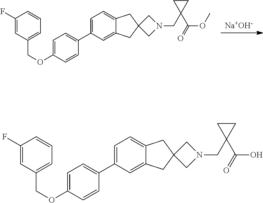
[Na+OH-].C1=C(C2=CC=C(OCC3=CC=CC(F)=C3)C=C2)C=C2C(=C1)CC1(C2)CN(CC2(C(=O)OC)CC2)C1.C1=C(C2=CC=C(OCC3=CC=CC(F)=C3)C=C2)C=C2C(=C1)CC1(C2)CN(CC2(C(=O)O)CC2)C1
